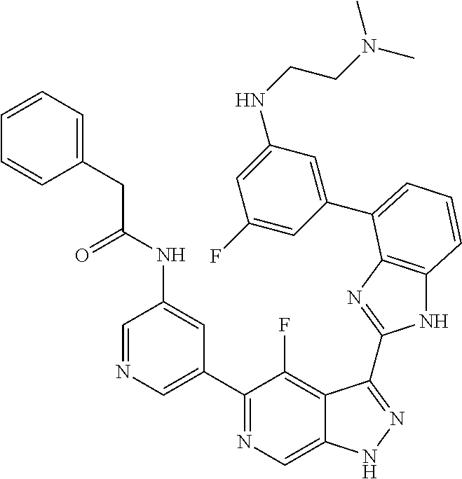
C1=NC=C(C2=NC=C3C(=C2F)C(C2=NC4=C(N2)C=CC=C4C2=CC(NCCN(C)C)=CC(F)=C2)=NN3)C=C1NC(CC1=CC=CC=C1)=O
